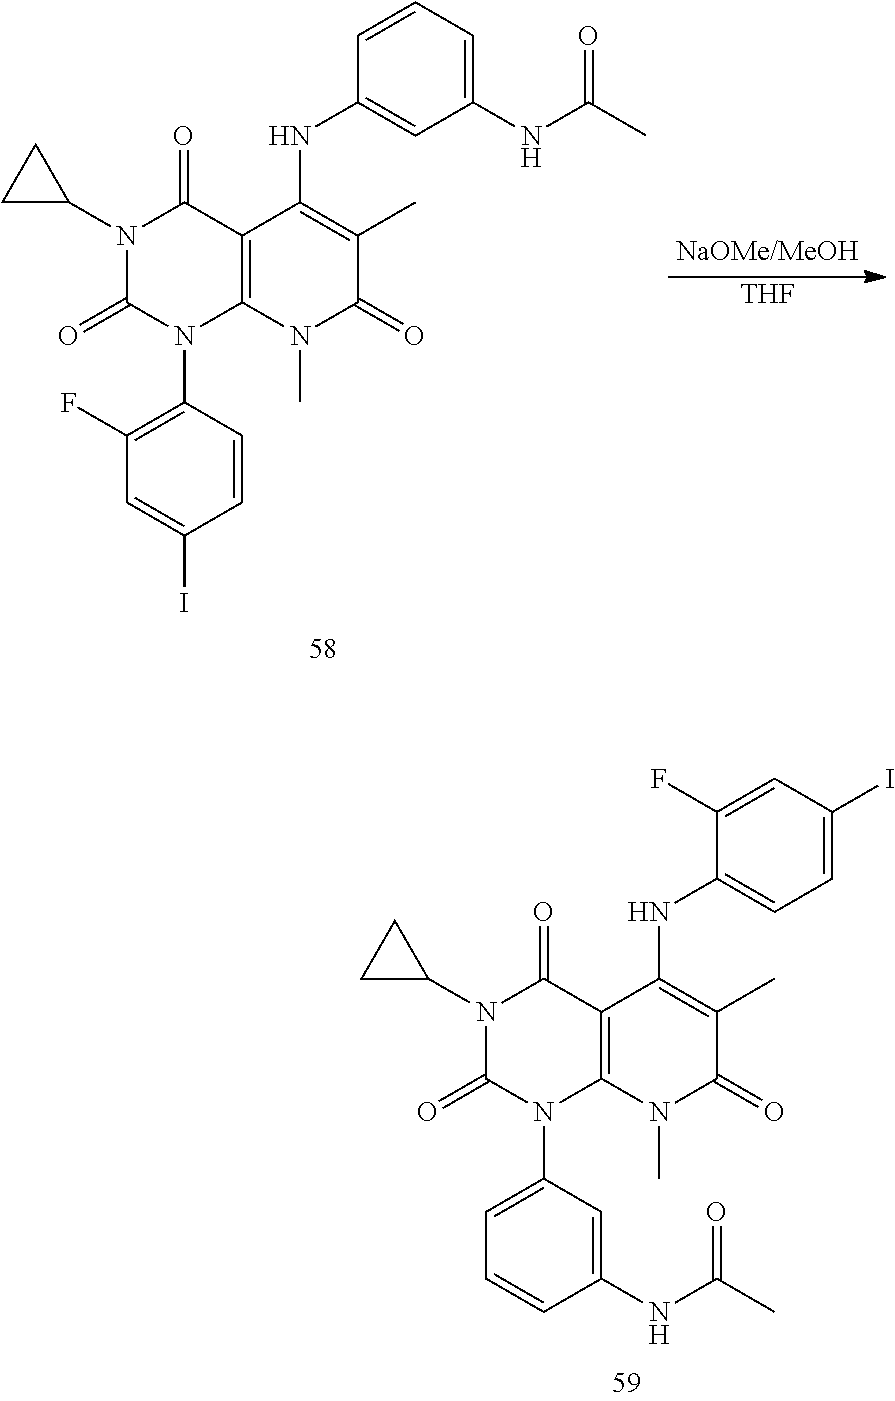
C1(N2C(=O)C3=C(N(C4=CC=CC(NC(C)=O)=C4)C2=O)N(C)C(=O)C(C)=C3NC2=CC=C(I)C=C2F)CC1.C1(N2C(=O)C3=C(N(C4=C(F)C=C(I)C=C4)C2=O)N(C)C(=O)C(C)=C3NC2=CC(NC(=O)C)=CC=C2)CC1.[THF]
